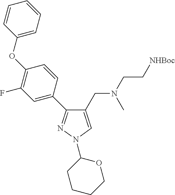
C1(CN(CC[NHBoc])C)=CN(C2CCCCO2)N=C1C1=CC(F)=C(OC2=CC=CC=C2)C=C1
